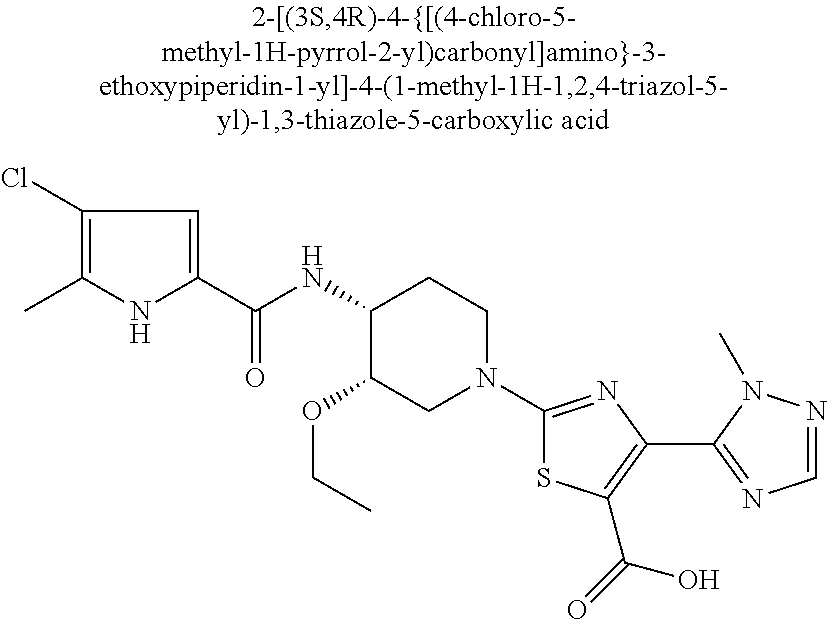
C1(NC(C2=CC(Cl)=C(C)N2)=O)C(OCC)CN(C2=NC(C3=NC=NN3C)=C(C(=O)O)S2)CC1
